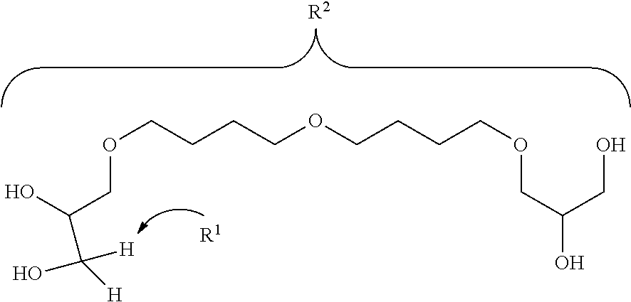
C(CCOCCCCOCC(O)CO)COCC(O)C([H])(O)[H].[R1].[R2]
